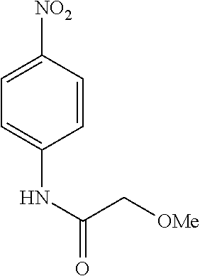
C1=CC([NO2])=CC=C1NC(C[OMe])=O
